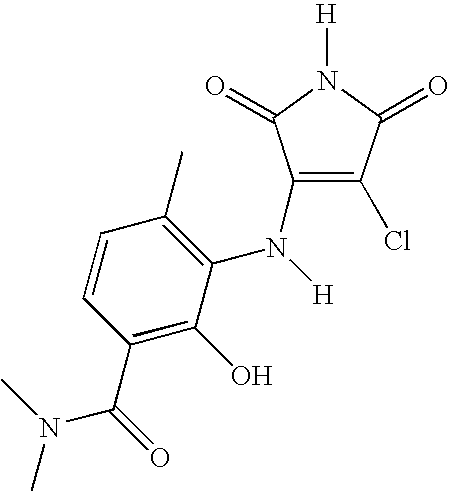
N(C1=C(Cl)C(=O)N([H])C1=O)([H])C1=C(C)C=CC(C(=O)N(C)C)=C1O
